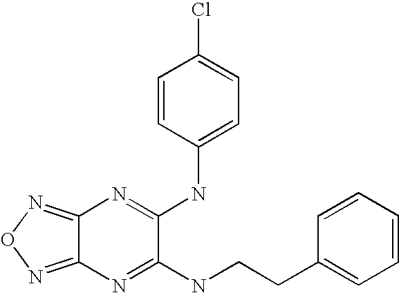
C12=NON=C1N=C(NC1=CC=C(Cl)C=C1)C(NCCC1=CC=CC=C1)=N2
